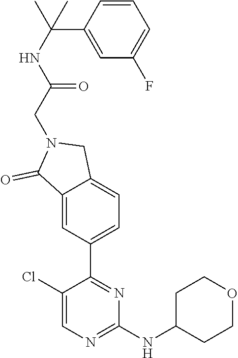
C1(NC2CCOCC2)=NC=C(Cl)C(C2=CC=C3C(=C2)C(=O)N(CC(NC(C2=CC(F)=CC=C2)(C)C)=O)C3)=N1
